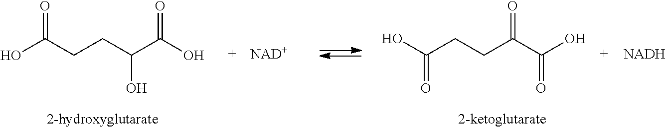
[NAD+].[NADH].C(C(C(O)=O)=O)CC(O)=O.C(O)(C(CCC(O)=O)O)=O
